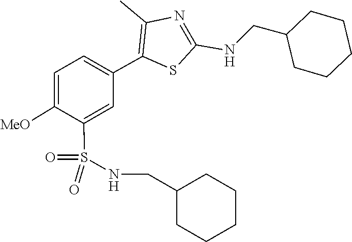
O=S(NCC1CCCCC1)(=O)C1=CC(C2=C(C)N=C(NCC3CCCCC3)S2)=CC=C1[MeO]
